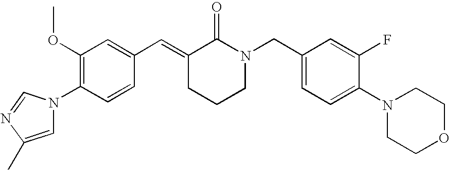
C1(OC)=C(N2C=C(C)N=C2)C=CC(C=C2CCCN(CC3=CC=C(N4CCOCC4)C(F)=C3)C2=O)=C1
